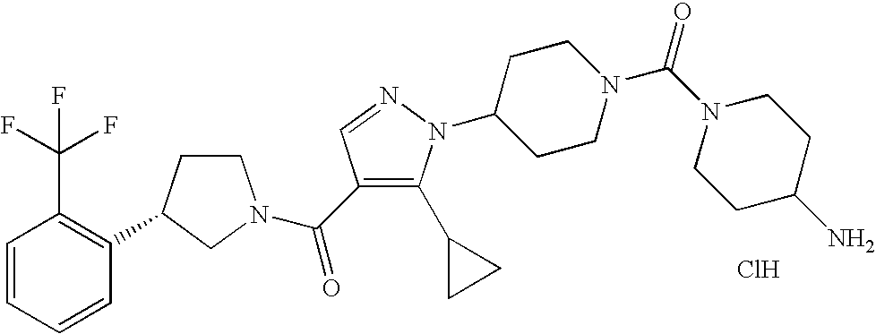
Cl.C1CC(C2=C(C(F)(F)F)C=CC=C2)CN1C(=O)C1=C(C2CC2)N(C2CCN(C(N3CCC(N)CC3)=O)CC2)N=C1
